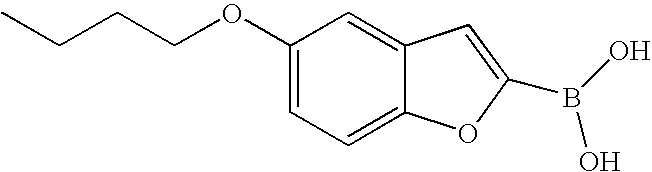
C1(OCCCC)=CC=C2C(=C1)C=C(B(O)O)O2
